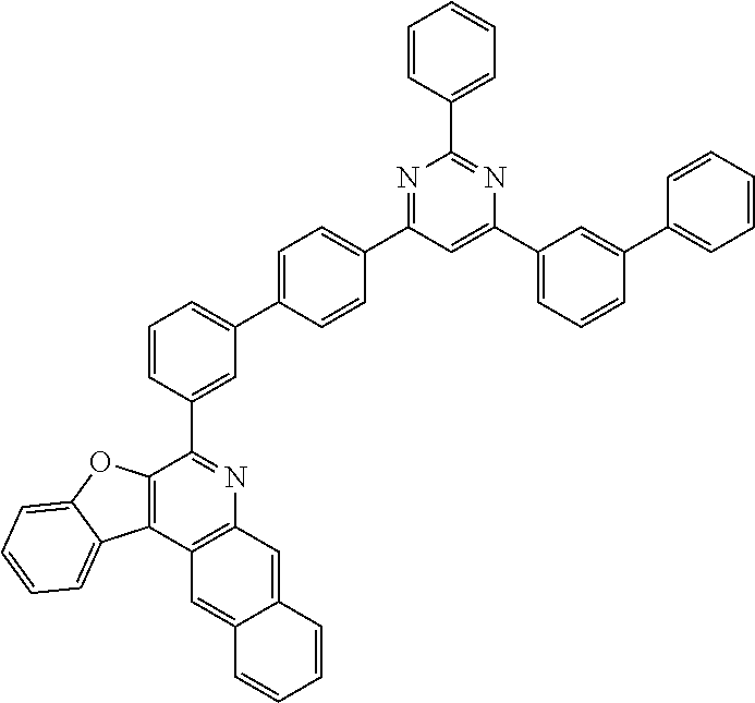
C12=C(OC3=CC=CC=C13)C(C1=CC(C3=CC=C(C4=NC(C5=CC=CC=C5)=NC(C5=CC=CC(C6=CC=CC=C6)=C5)=C4)C=C3)=CC=C1)=NC1=C2C=C2C(=C1)C=CC=C2
